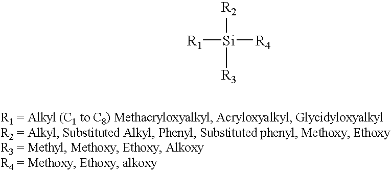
[R1][Si]([R2])([R3])[R4]
